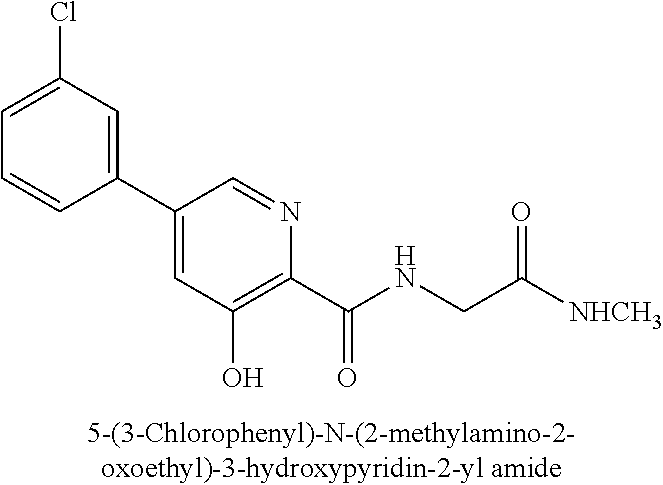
C1(C2=CC(O)=C(C(NCC([NHCH3])=O)=O)N=C2)=CC(Cl)=CC=C1
